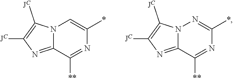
N12C(=NC([JC])=C1[JC])C([**])=NC(*)=C2.N12C(=NC([JC])=C1[JC])C([**])=NC(*)=N2
